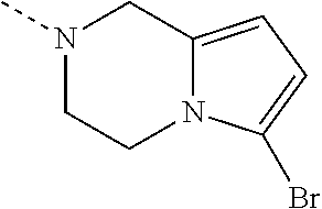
N1(C)CCN2C(=CC=C2Br)C1
